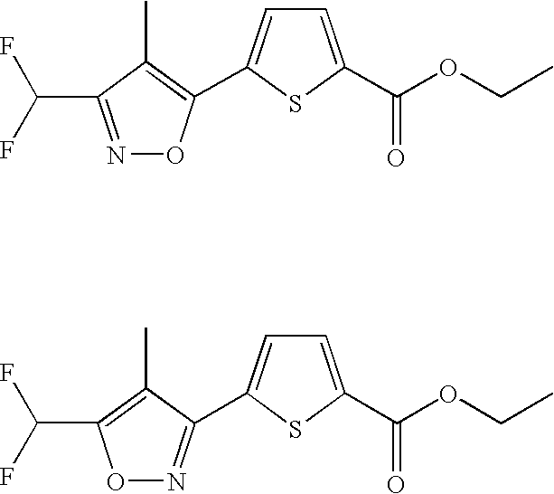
N1=C(C(F)F)C(C)=C(C2=CC=C(C(OCC)=O)S2)O1.O1N=C(C2=CC=C(C(OCC)=O)S2)C(C)=C1C(F)F
